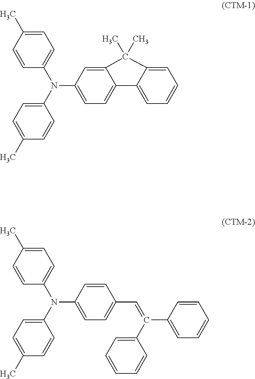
N(C1=CC=C2C(=C1)C(C)(C)C1=CC=CC=C21)(C1=CC=C(C)C=C1)C1=CC=C(C)C=C1.N(C1=CC=C(C=C(C2=CC=CC=C2)C2=CC=CC=C2)C=C1)(C1=CC=C(C)C=C1)C1=CC=C(C)C=C1
